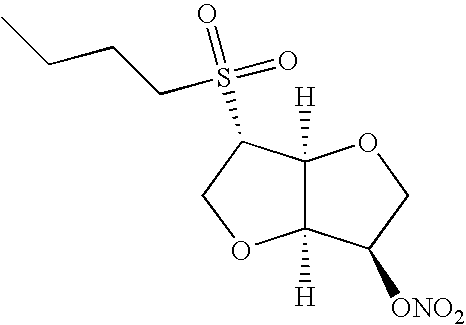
C12([H])C([H])(C(S(=O)(CCCC)=O)CO1)OCC2[ONO2]
